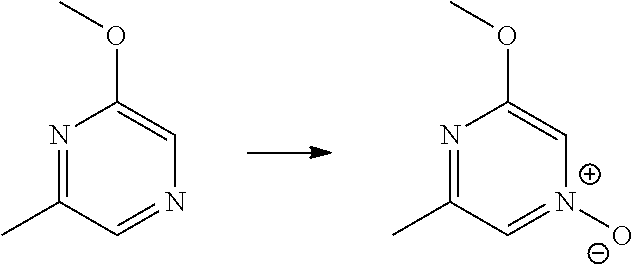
N1=C(C)C=NC=C1OC.N1=C(C)C=[N+]([O-])C=C1OC
